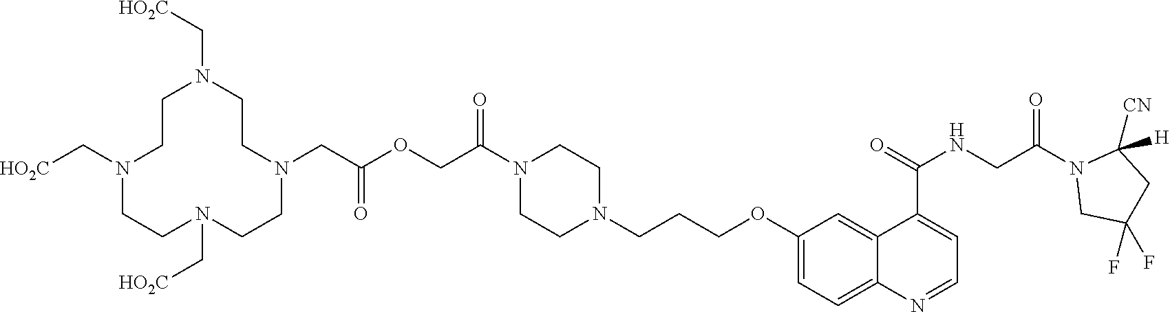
C1(OCCCN2CCN(C(COC(CN3CCN(C[HO2C])CCN(C[HO2C])CCN(C[HO2C])CC3)=O)=O)CC2)=CC=C2C(=C1)C(C(=O)NCC(N1CC(F)(F)CC1([H])[CN])=O)=CC=N2
